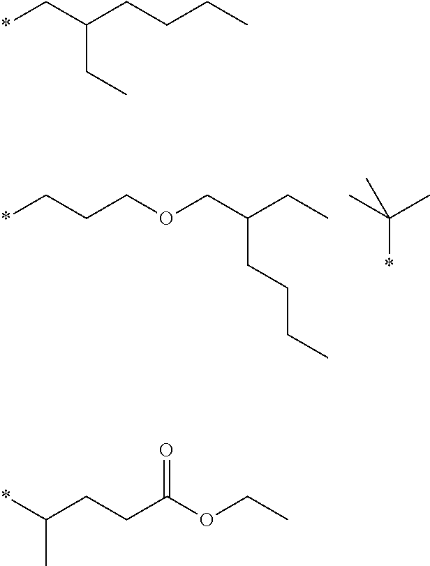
C(CCOCC(CCCC)CC)*.C(*)(C)(C)C.C(C(CCCC)CC)*.C(CCC(OCC)=O)(*)C
